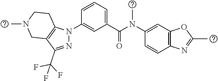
C1(N(C(C2=CC=CC(N3N=C(C(F)(F)F)C4=C3CCN(C)C4)=C2)=O)C)=CC2=C(C=C1)N=C(C)O2
